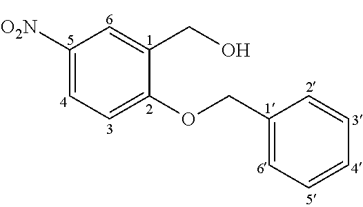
C1([O2N])=CC=C(OCC2=CC=CC=C2)C(CO)=C1
